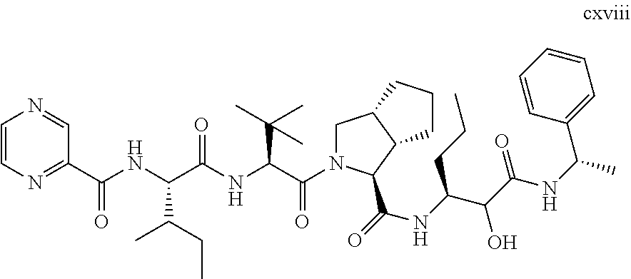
C1=CN=C(C(NC(C(NC(C(N2CC3C(C2C(NC(C(C(NC(C2=CC=CC=C2)C)=O)O)CCC)=O)CCC3)=O)C(C)(C)C)=O)C(CC)C)=O)C=N1
